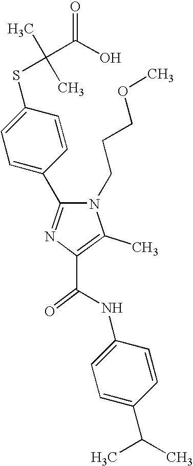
C(C1=C(C)N(CCCOC)C(C2=CC=C(SC(C)(C)C(O)=O)C=C2)=N1)(=O)NC1=CC=C(C(C)C)C=C1
